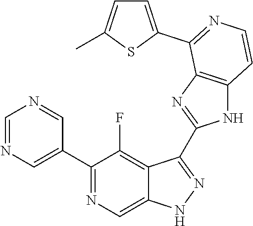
C1=NC=C(C2=NC=C3C(=C2F)C(C2=NC4=C(N2)C=CN=C4C2=CC=C(C)S2)=NN3)C=N1
